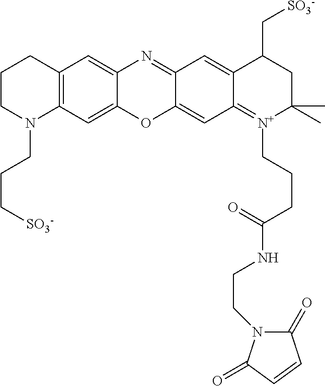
C12=C(C=C3C(=C1)N=C1C(=CC4=[N+](CCCC(NCCN5C(=O)C=CC5=O)=O)C(C)(C)CC(C[SO3-])C4=C1)O3)N(CCC[SO3-])CCC2
